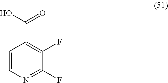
C1=CN=C(F)C(F)=C1C(=O)O
